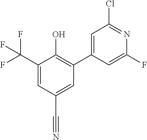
C1=C(C(F)(F)F)C(O)=C(C2=CC(Cl)=NC(F)=C2)C=C1C#N
